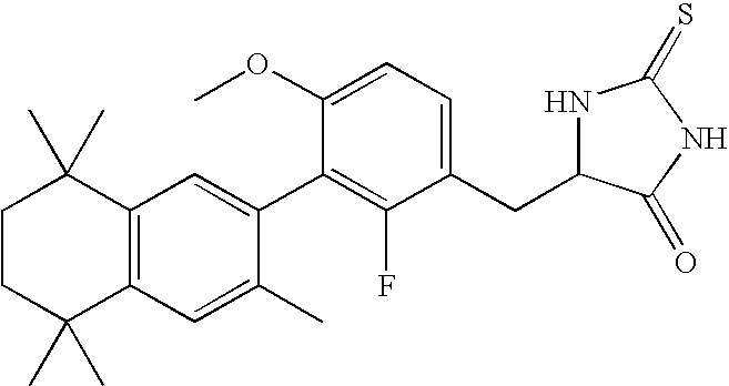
C1CC(C)(C)C2=C(C1(C)C)C=C(C1=C(F)C(CC3NC(=S)NC3=O)=CC=C1OC)C(C)=C2
